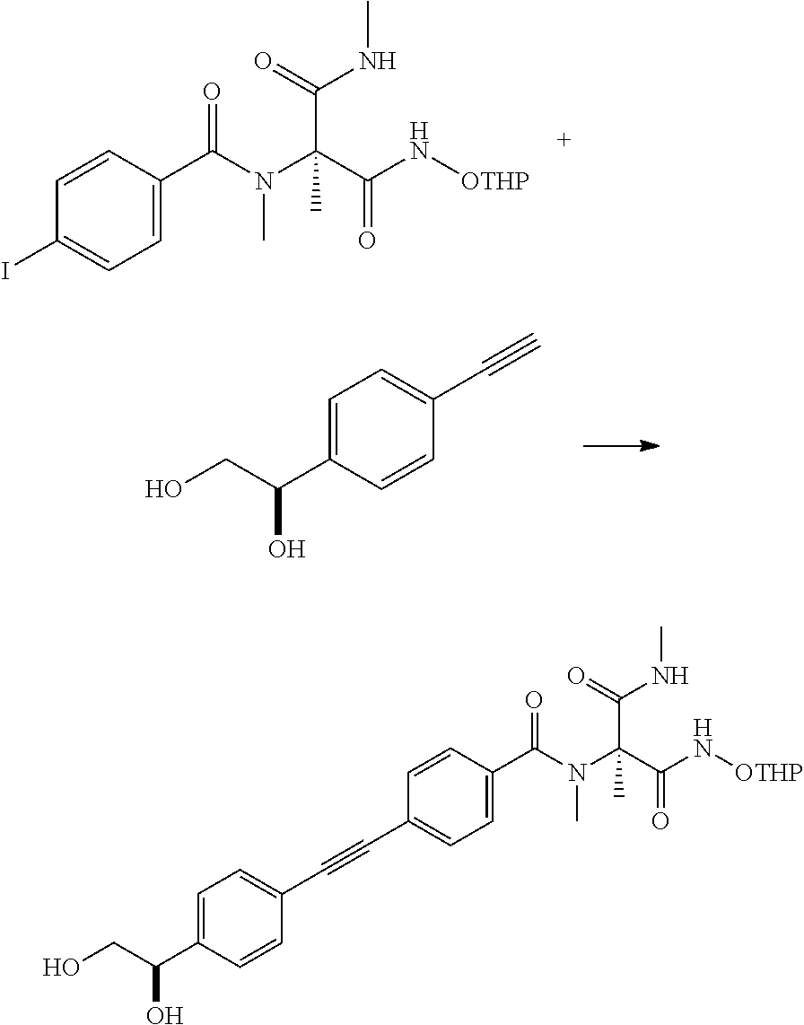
N(C(C(N[OTHP])=O)(C)C(=O)NC)(C)C(=O)C1=CC=C(I)C=C1.C1=C(C(CO)O)C=CC(C#C)=C1.C1=C(C(CO)O)C=CC(C#CC2=CC=C(C(N(C(C(N[OTHP])=O)(C)C(=O)NC)C)=O)C=C2)=C1
